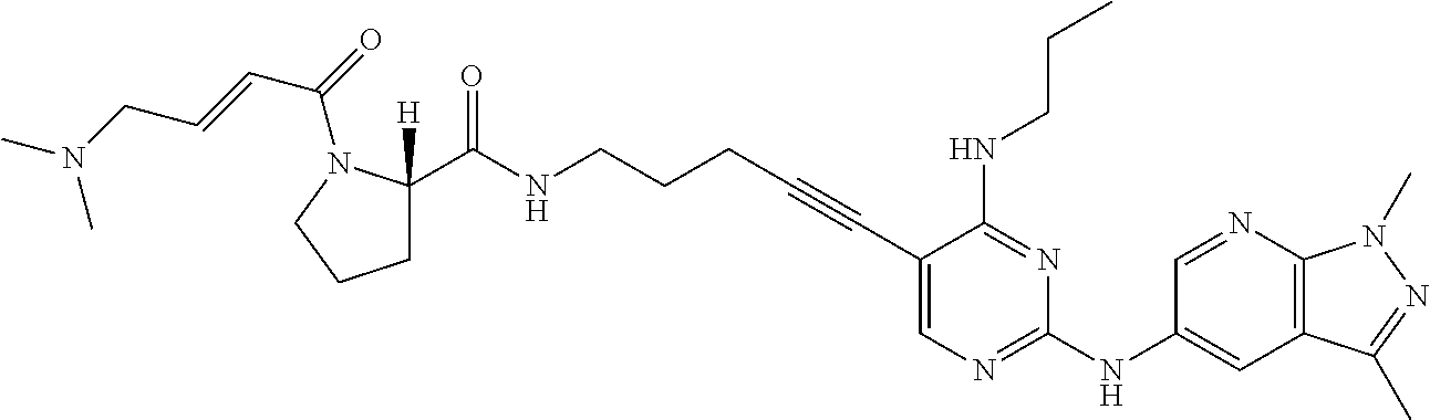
C1(C#CCCCNC(C2([H])CCCN2C(C=CCN(C)C)=O)=O)=CN=C(NC2=CC3=C(N=C2)N(C)N=C3C)N=C1NCCC
